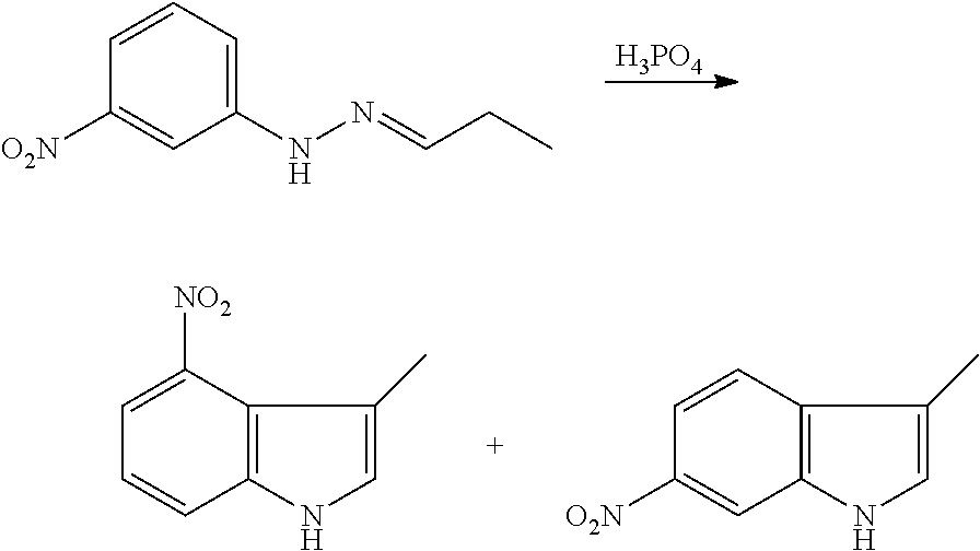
C1([O2N])=CC(NN=CCC)=CC=C1.[H3PO4].C1=C([NO2])C2=C(C=C1)NC=C2C.C1=CC2=C(C=C1[O2N])NC=C2C
